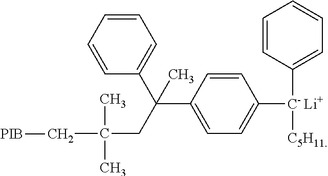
C1=CC=CC(C(C2=CC=C([C- Li+](C3=CC=CC=C3)[C5H11])C=C2)(C)CC(C[PIB])(C)C)=C1
